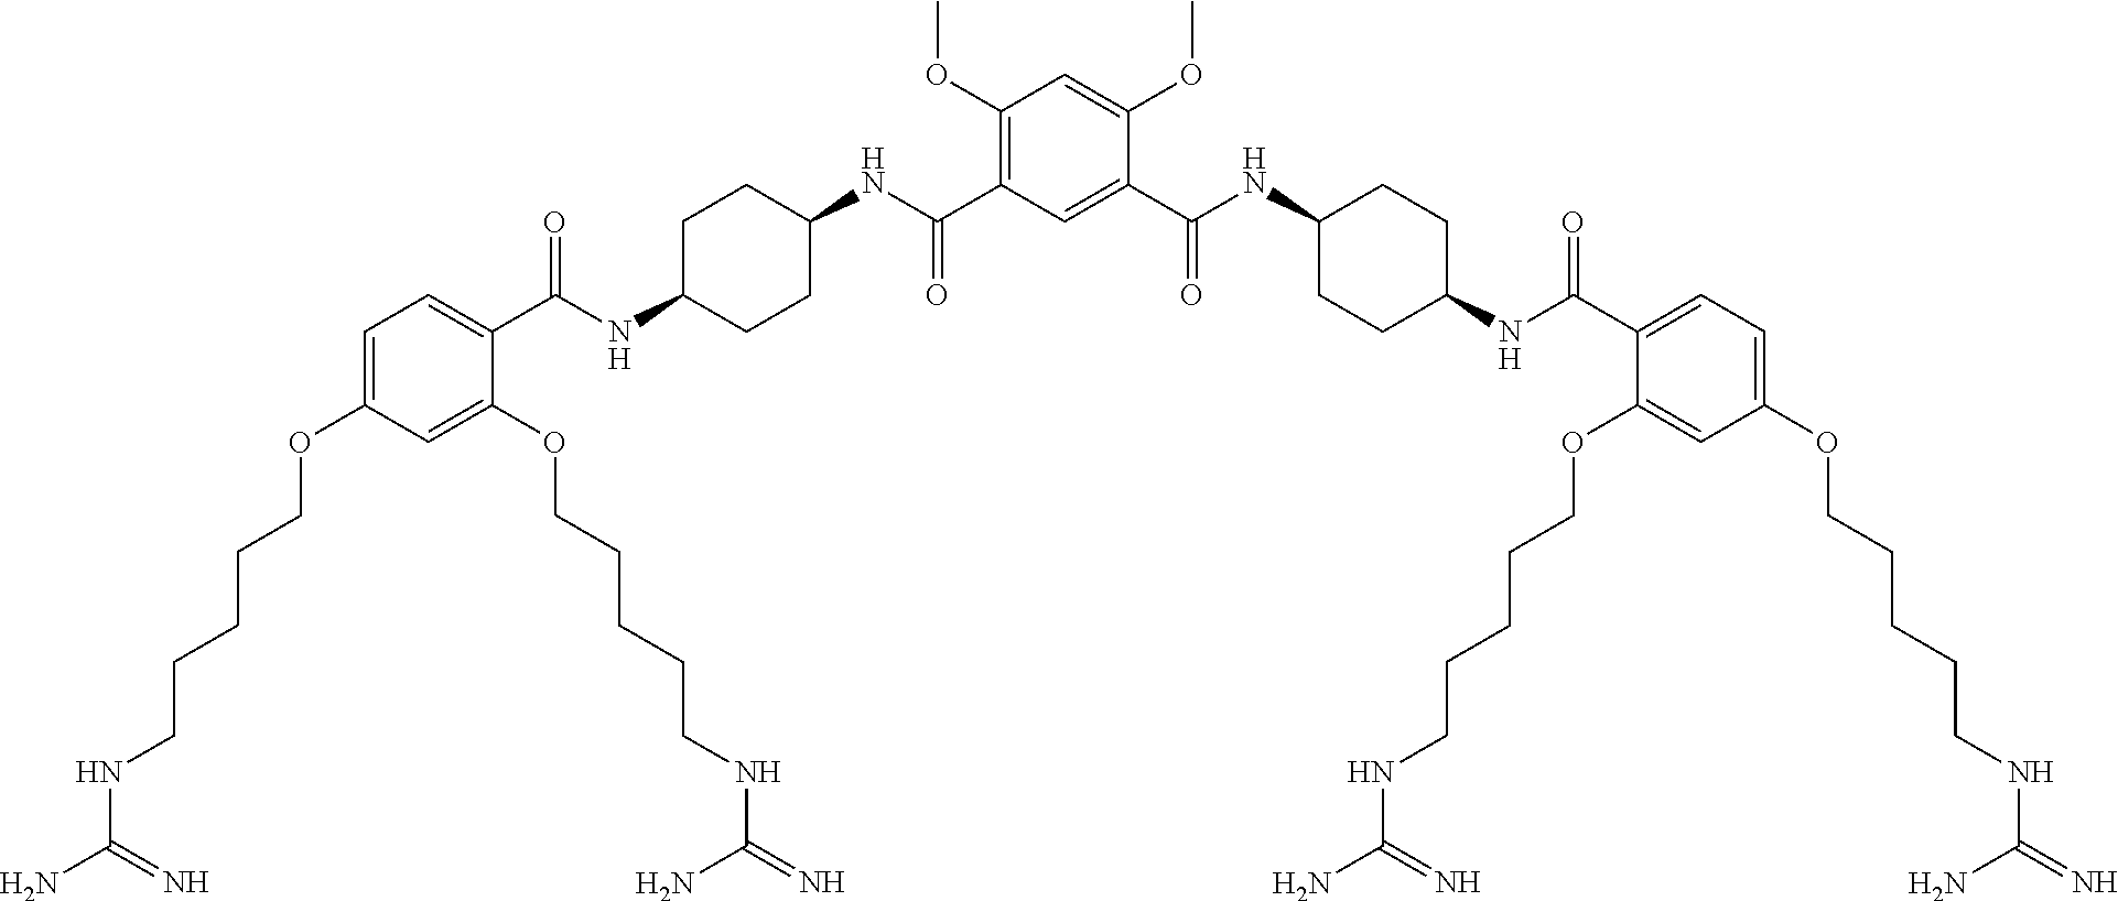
C1(C(NC2CCC(NC(C3=CC=C(OCCCCCNC(=N)N)C=C3OCCCCCNC(N)=N)=O)CC2)=O)=CC(C(NC2CCC(NC(C3=CC=C(OCCCCCNC(N)=N)C=C3OCCCCCNC(=N)N)=O)CC2)=O)=C(OC)C=C1OC
